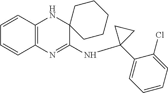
C1=CC2=C(C=C1)N=C(NC1(C3=CC=CC=C3Cl)CC1)C1(N2)CCCCC1
